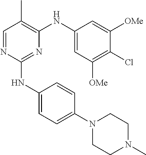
N1=C(NC2=CC=C(N3CCN(C)CC3)C=C2)N=CC(C)=C1NC1=CC([OMe])=C(Cl)C([OMe])=C1
